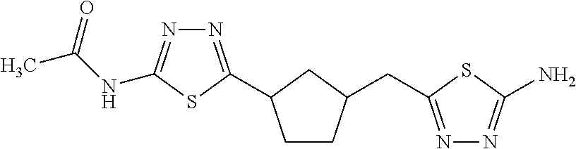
N1=C(C2CCC(CC3=NN=C(N)S3)C2)SC(NC(C)=O)=N1
